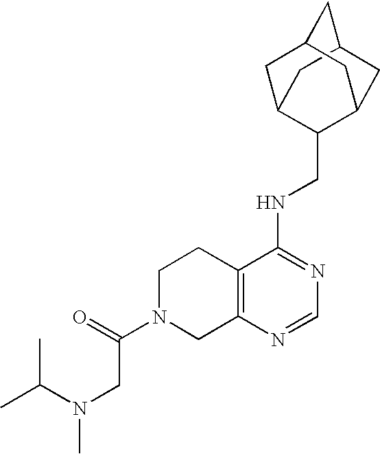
C12=C(N=CN=C1NCC1C3CC4CC(C3)CC1C4)CN(C(CN(C(C)C)C)=O)CC2
